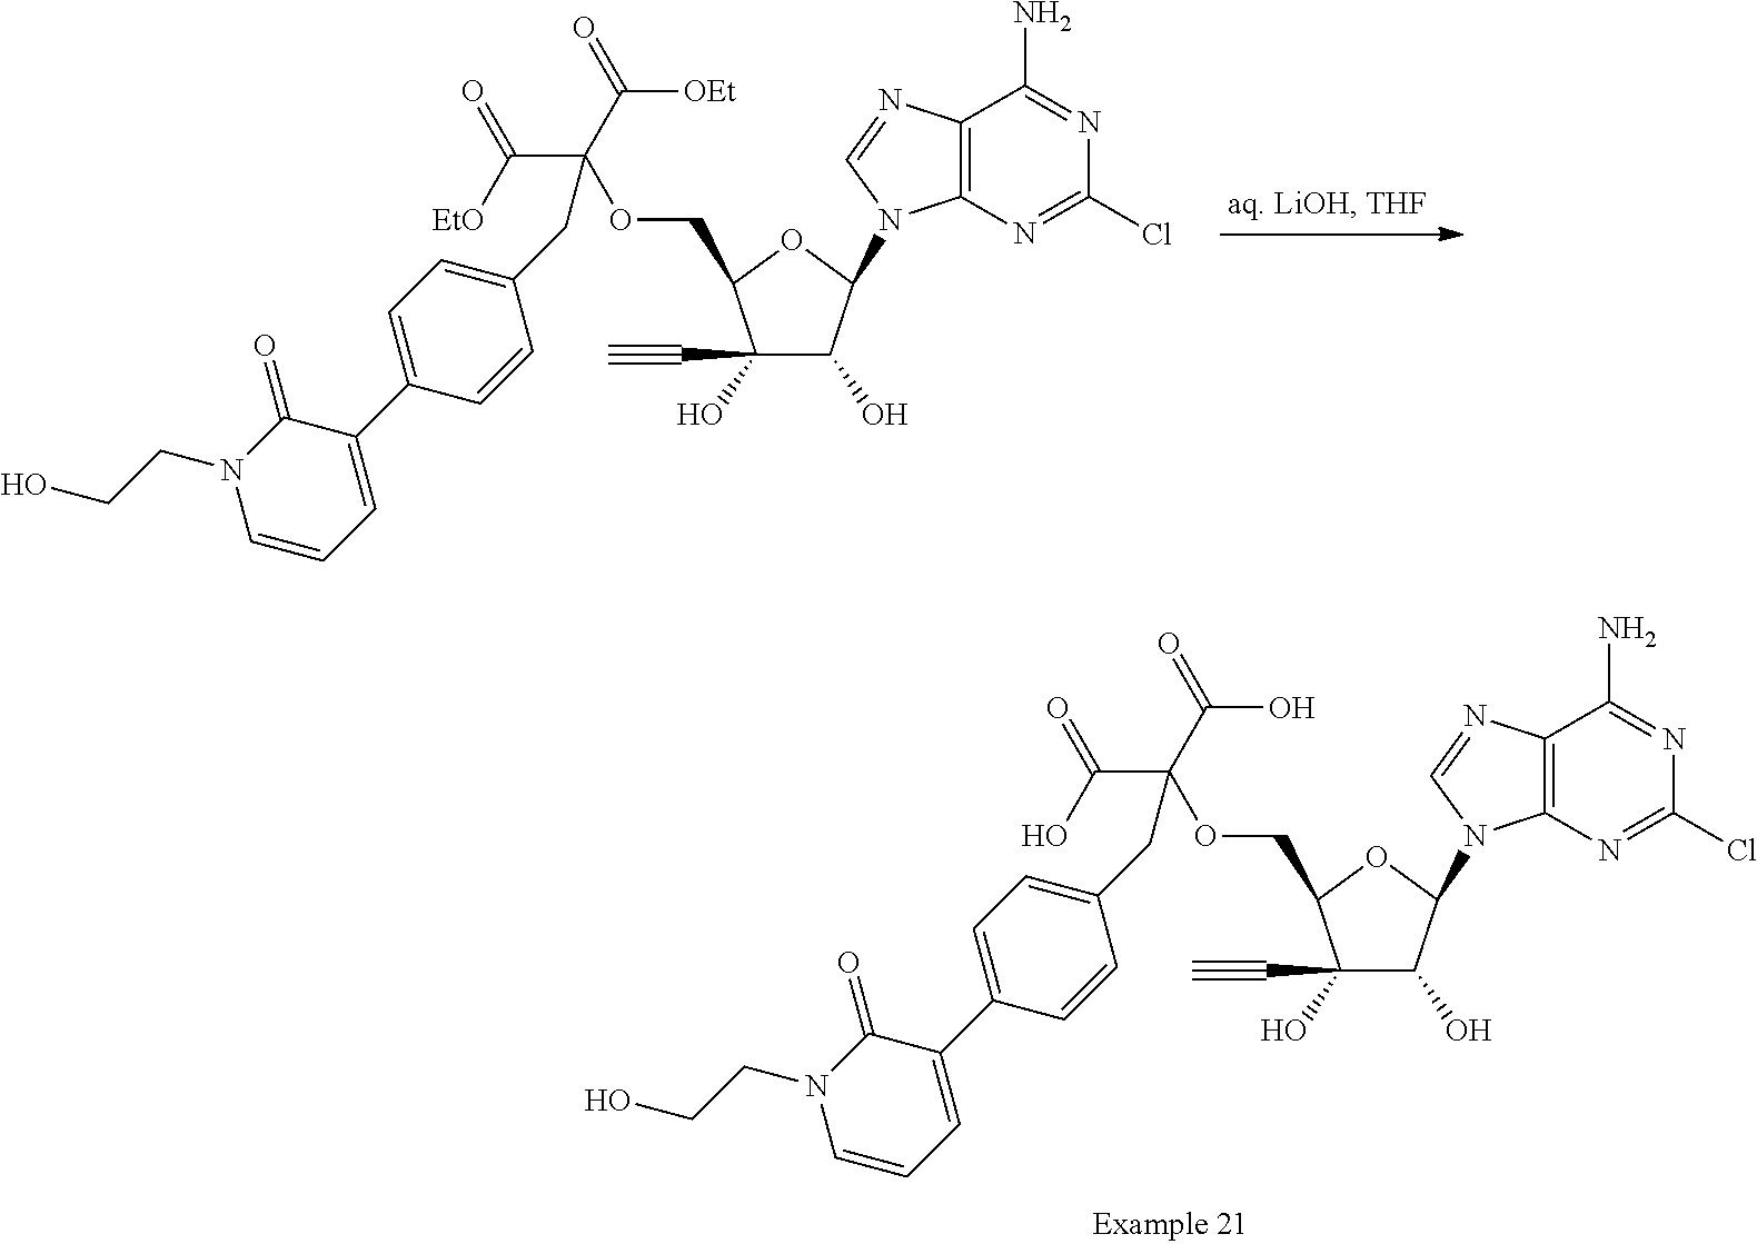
C1(O)(C#C)C(O)C(N2C3=C(C(N)=NC(Cl)=N3)N=C2)OC1COC(C([EtO])=O)(C(=O)[OEt])CC1=CC=C(C2=CC=CN(CCO)C2=O)C=C1.C1(O)(C#C)C(O)C(N2C3=C(C(N)=NC(Cl)=N3)N=C2)OC1COC(C(O)=O)(C(=O)O)CC1=CC=C(C2=CC=CN(CCO)C2=O)C=C1
